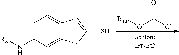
C1=C(N[R8])C=C2C(=C1)N=C(S)S2.O(C(Cl)=O)[R13]
